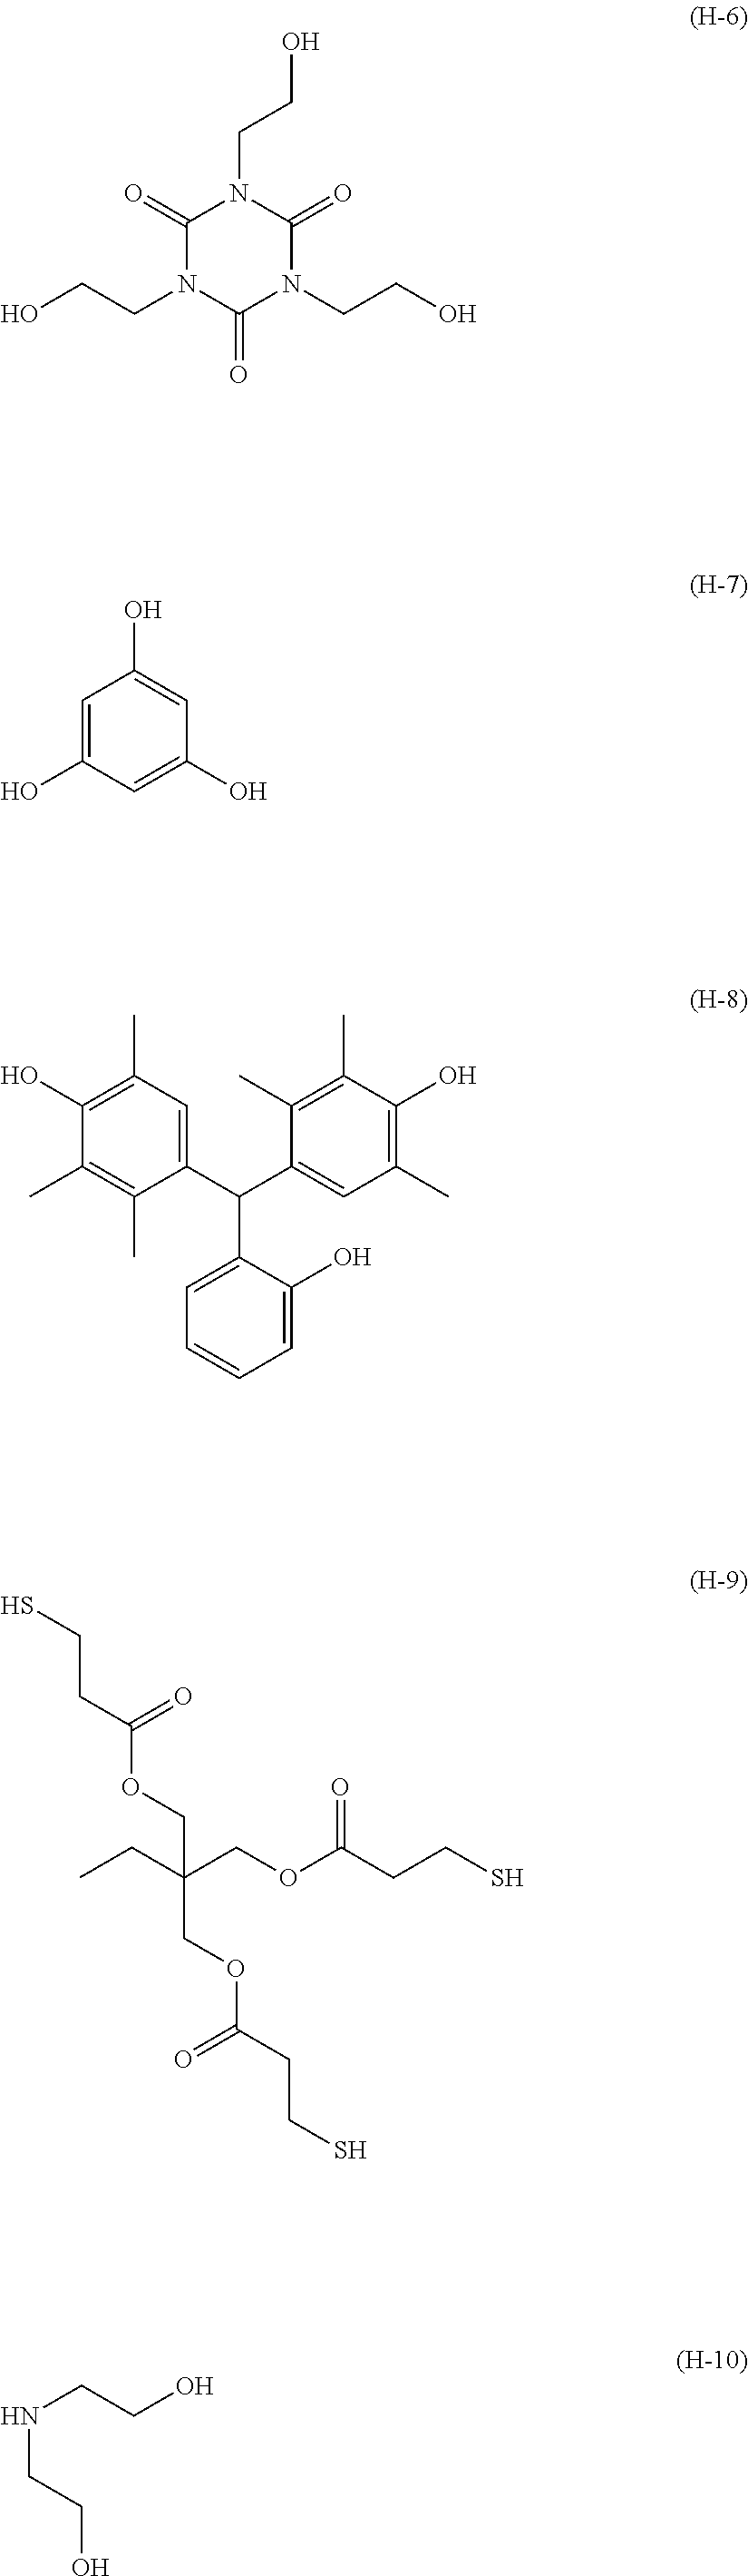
CCC(COC(CCS)=O)(COC(CCS)=O)COC(CCS)=O.C1(=O)N(CCO)C(=O)N(CCO)C(=O)N1CCO.C1=C(O)C=C(O)C=C1O.C(C1=CC=CC=C1O)(C1=CC(C)=C(O)C(C)=C1C)C1=CC(C)=C(O)C(C)=C1C.N(CCO)CCO
